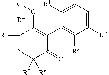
C1([R2])=CC=C([R1])C(C2=C(O[G])C([R5])([R4])[Y]C([R7])([R6])C2=O)=C1[R3]
